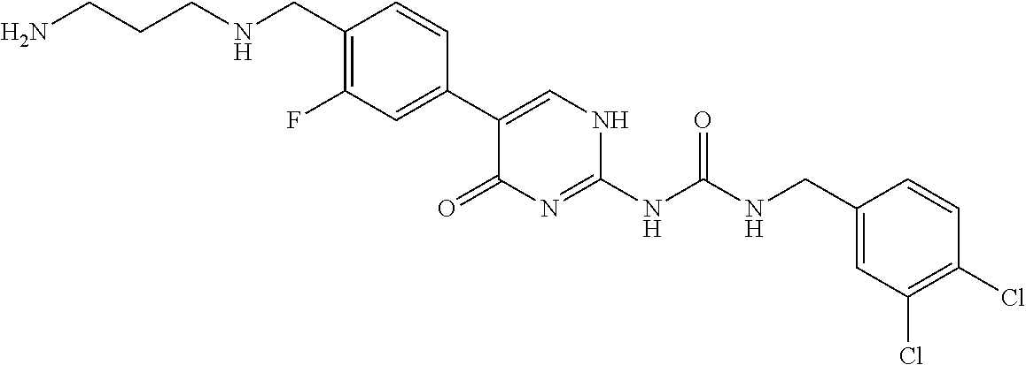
C1(C2=CC(F)=C(CNCCCN)C=C2)=CNC(NC(NCC2=CC(Cl)=C(Cl)C=C2)=O)=NC1=O
